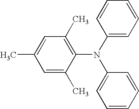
C1=C(C)C(N(C2=CC=CC=C2)C2=CC=CC=C2)=C(C)C=C1C
